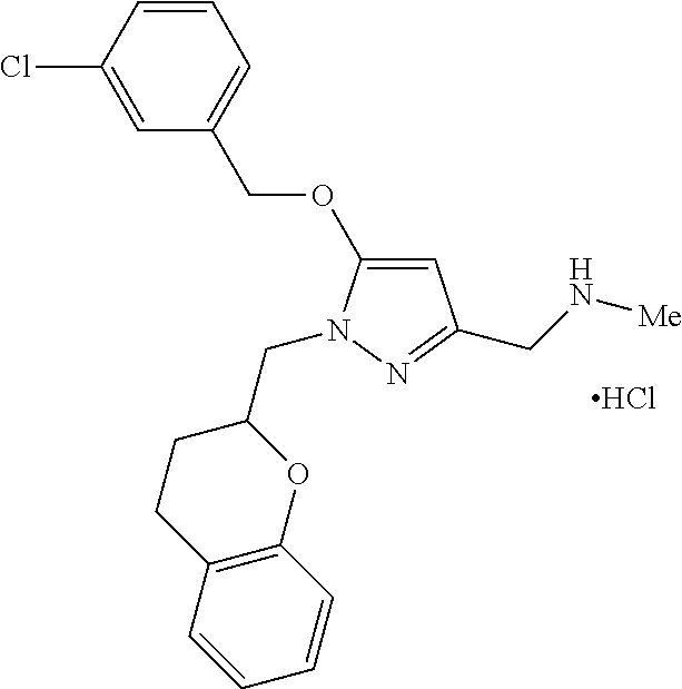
C1=C(OCC2=CC=CC(Cl)=C2)N(CC2CCC3=C(O2)C=CC=C3)N=C1CN[Me].Cl
